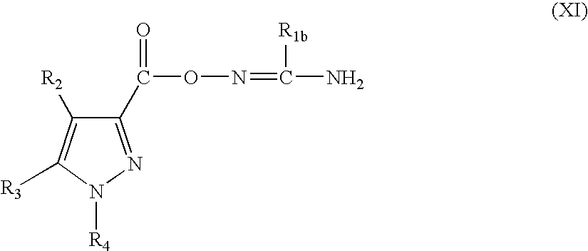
C1(C(=O)ON=C(N)[R1b])=NN([R4])C([R3])=C1[R2]
